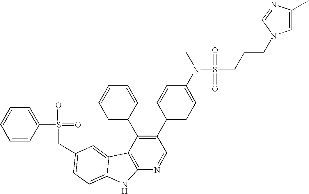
C(C1=CC=C2C(=C1)C1=C(N=CC(C3=CC=C(N(S(CCCN4C=C(C)N=C4)(=O)=O)C)C=C3)=C1C1=CC=CC=C1)N2)S(=O)(=O)C1=CC=CC=C1
